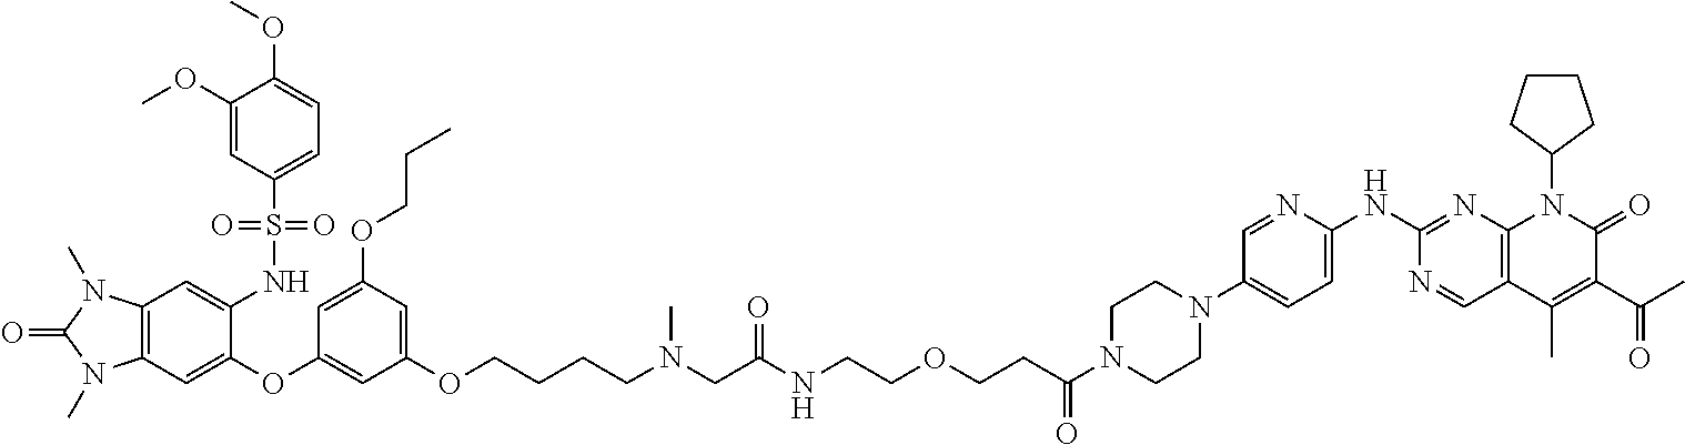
C12=C(C=C(OC3=CC(OCCCCN(C)CC([N H]CCOCCC(N4CCN(C5=CC=C(NC6=NC7=C(C=N6)C(C)=C(C(C)=O)C(=O)N7C6CCCC6)N=C5)CC4)=O)=O)=CC(OCCC)=C3)C(NS(C3=CC=C(OC)C(OC)=C3)(=O)=O)=C1)N(C)C(=O)N2C
